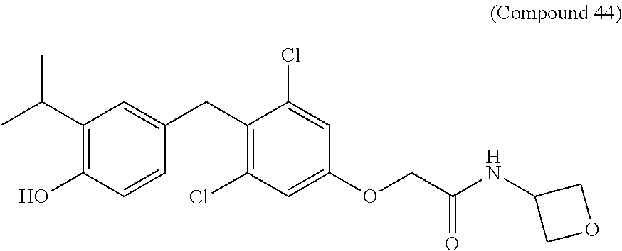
C1(Cl)=C(CC2=CC(C(C)C)=C(O)C=C2)C(Cl)=CC(OCC(NC2COC2)=O)=C1
